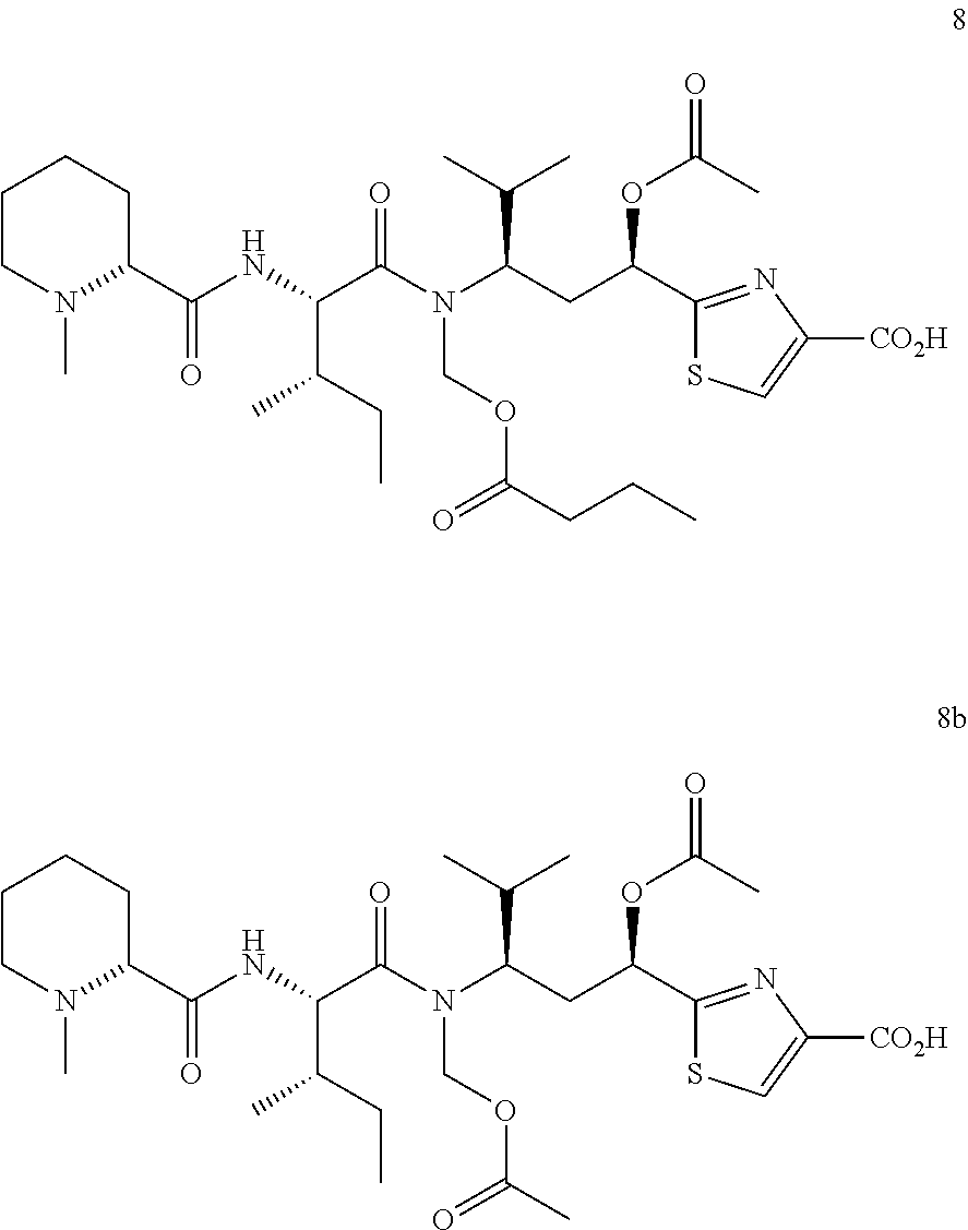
C1(C(NC(C(N(C(CC(C2=NC([CO2H])=CS2)OC(=O)C)C(C)C)COC(CCC)=O)=O)C(CC)C)=O)CCCCN1C.C1(C(NC(C(N(C(CC(C2=NC([CO2H])=CS2)OC(C)=O)C(C)C)COC(C)=O)=O)C(CC)C)=O)CCCCN1C
